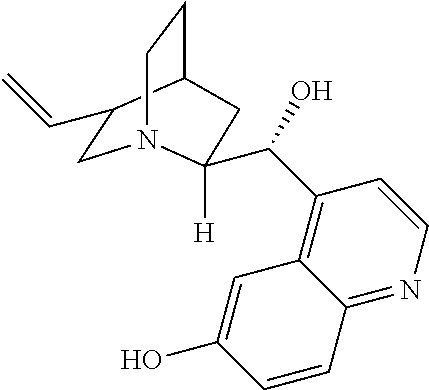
C(O)(C1=C2C(=NC=C1)C=CC(O)=C2)C1([H])N2CC(C=C)C(CC2)C1
